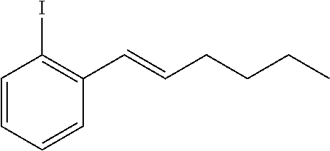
C1=CC=CC(C=CCCCC)=C1I
